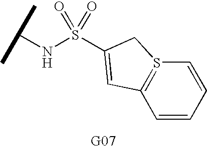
C(NS(=O)(=O)C1=CC2=S(C=CC=C2)C1)(C)C
